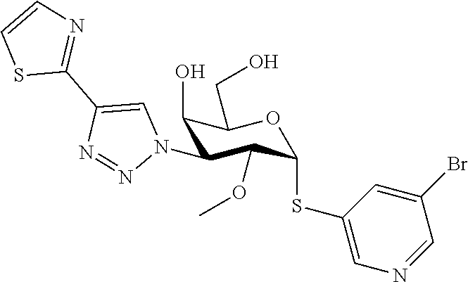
C1(O)C(N2C=C(C3=NC=CS3)N=N2)C(OC)C(SC2=CN=CC(Br)=C2)OC1CO
